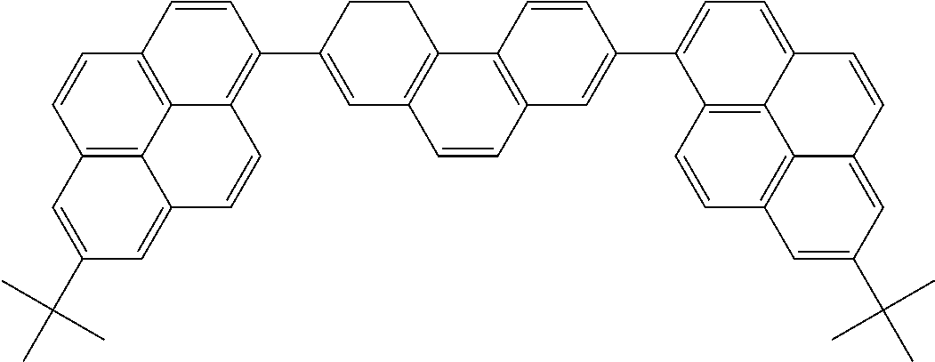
C12=C3C4=C(C=C1)C=CC(C1=CC5=C(CC1)C1=C(C=C5)C=C(C5=CC=C6C7=C5C=CC5=C7C(=CC(C(C)(C)C)=C5)C=C6)C=C1)=C4C=CC3=CC(C(C)(C)C)=C2
